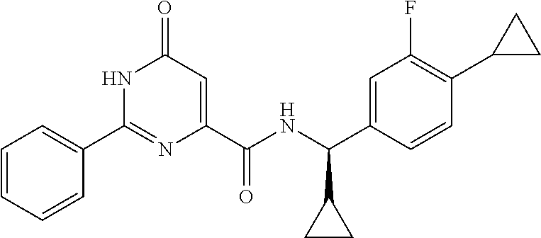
C1(C2=NC(C(NC(C3=CC(F)=C(C4CC4)C=C3)C3CC3)=O)=CC(=O)N2)=CC=CC=C1
